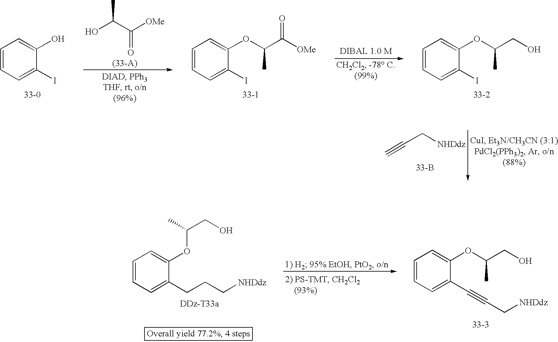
C#CC[NHDdz].[33-B].C1=CC=C(C#CC[NHDdz])C(OC(CO)C)=C1.C1=CC=C(CCC[NHDdz])C(OC(CO)C)=C1.C1=CC=C(I)C(O)=C1.C1=CC=C(I)C(OC(C([OMe])=O)C)=C1.C1=CC=C(I)C(OC(CO)C)=C1.OC(C([OMe])=O)C
